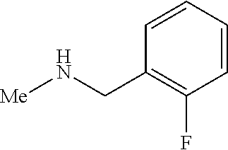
C1(CN[Me])=C(F)C=CC=C1
